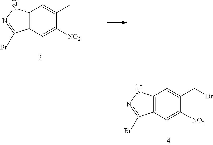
C12=C(C=C([NO2])C(CBr)=C1)C(Br)=N[TrN]2.C12=C(C=C([NO2])C(C)=C1)C(Br)=N[TrN]2
